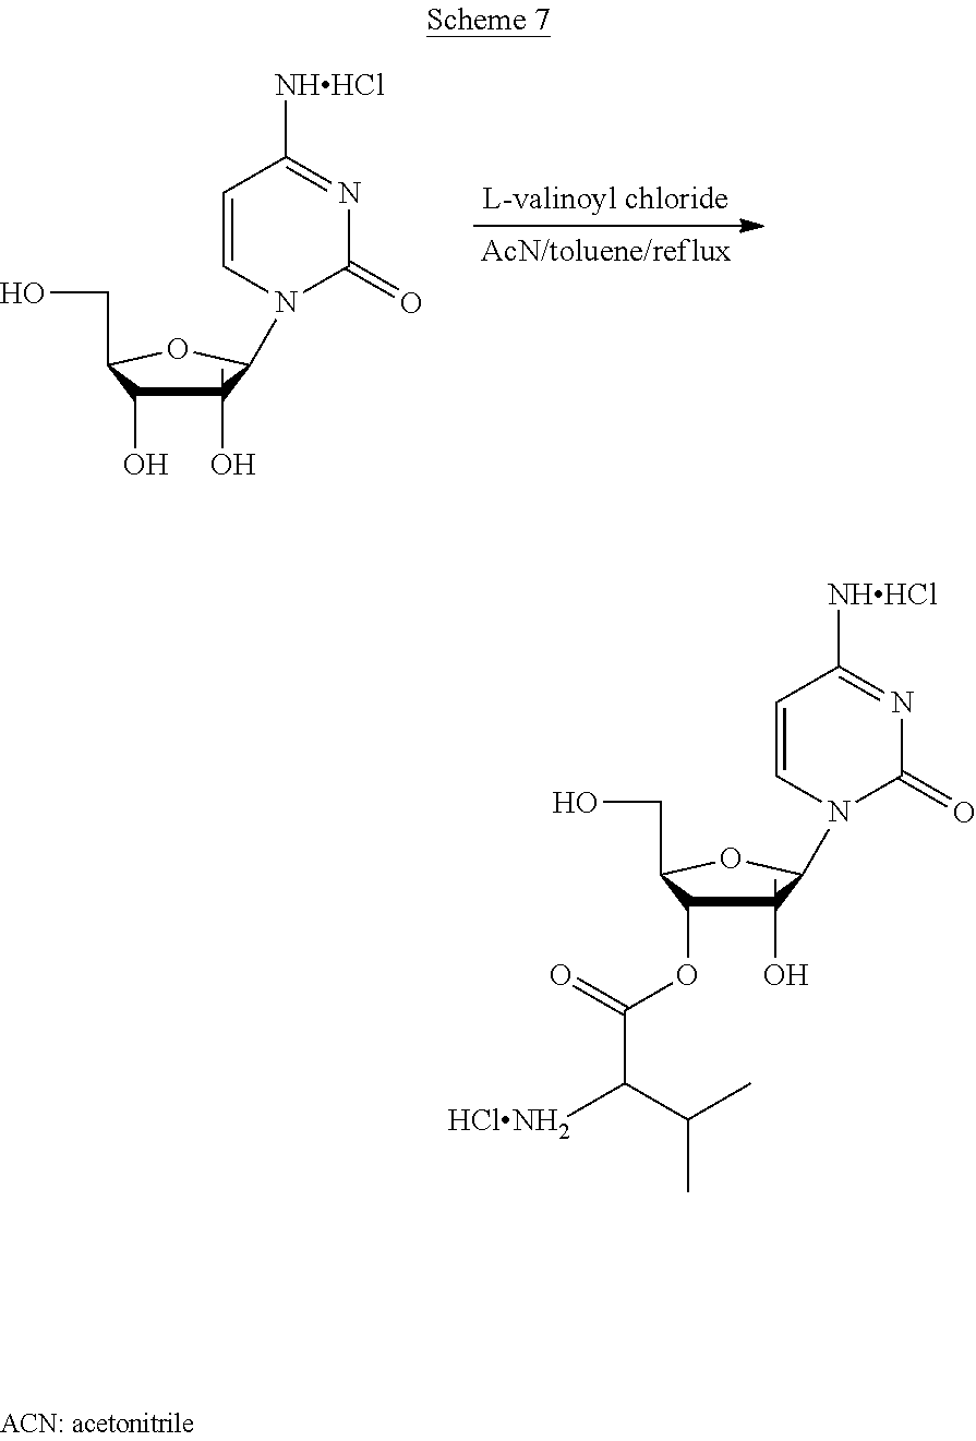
C1(O)(C)C(O)C(CO)OC1N1C=CC([NHHCl])=NC1=O.C1(O)(C)C(OC(C(C(C)C)[HClNH2])=O)C(CO)OC1N1C=CC([NHHCl])=NC1=O
